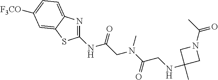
N1=C(NC(CN(C(CNC2(C)CN(C(=O)C)C2)=O)C)=O)SC2=CC([F3CO])=CC=C12
